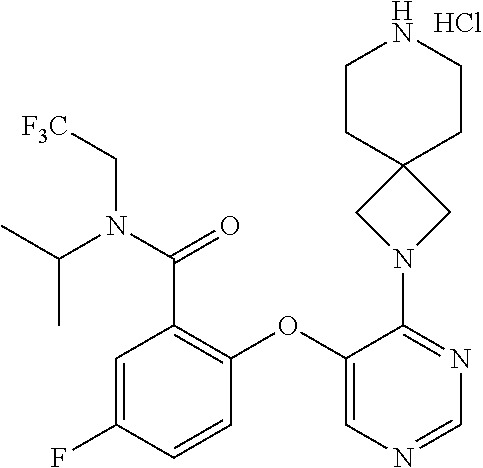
C1=C(F)C=CC(OC2=CN=CN=C2N2CC3(C2)CCNCC3)=C1C(N(C(C)C)C[F3C])=O.Cl
